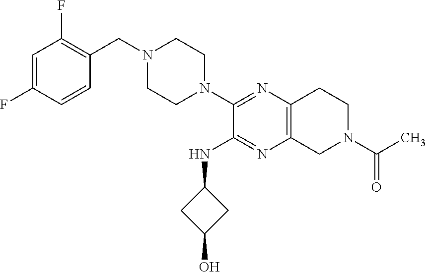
C1=C(F)C=CC(CN2CCN(C3=NC4=C(N=C3NC3CC(O)C3)CN(C(C)=O)CC4)CC2)=C1F
